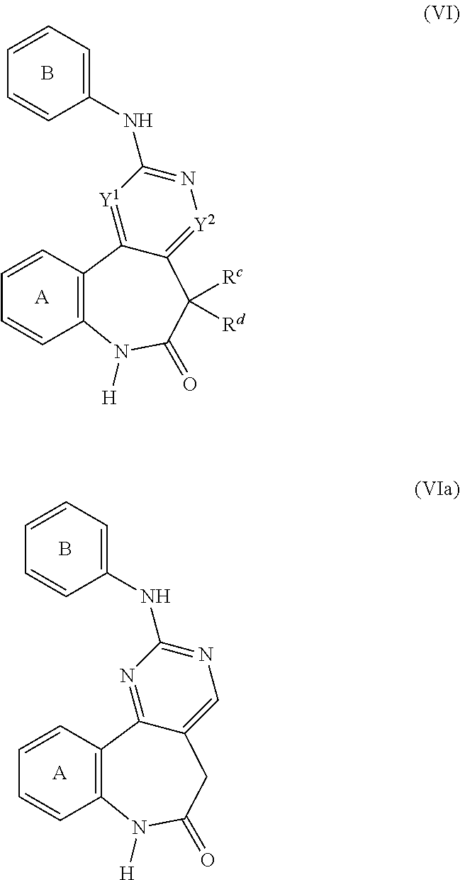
[A].C1=CC=C(NC2=N[Y2]=C3C(=[Y1]2)C2=C(N([H])C(=O)C3([Rc])[Rd])C=CC=C2)C=C1.B.B.C1=CC=C(NC2=NC=C3C(=N2)C2=C(N([H])C(=O)C3)C=CC=C2)C=C1.[A]
